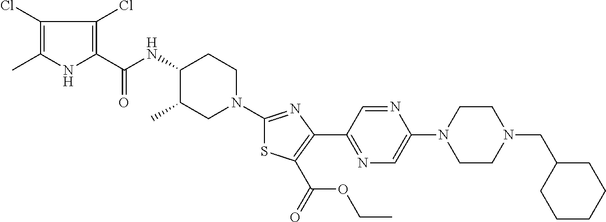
C1(Cl)=C(C)NC(C(NC2C(C)CN(C3=NC(C4=NC=C(N5CCN(CC6CCCCC6)CC5)N=C4)=C(C(=O)OCC)S3)CC2)=O)=C1Cl
